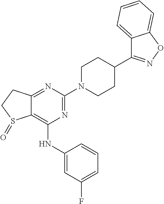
C1CN(C2=NC(NC3=CC(F)=CC=C3)=C3C(=N2)CCS3=O)CCC1C1=NOC2=CC=CC=C12
